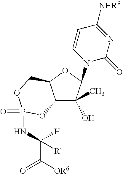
C12C(O)(C)C(N3C(=O)N=C([NHR9])C=C3)OC1COP(=O)(NC(C([OR6])=O)([H])[R4])O2
